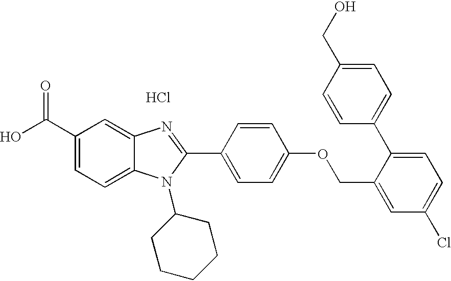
OC(C1=CC=C2C(=C1)N=C(C1=CC=C(OCC3=CC(Cl)=CC=C3C3=CC=C(CO)C=C3)C=C1)N2C1CCCCC1)=O.Cl
